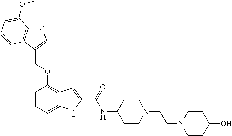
O1C2=C(C(COC3=C4C(=CC=C3)NC(C(=O)NC3CCN(CCN5CCC(O)CC5)CC3)=C4)=C1)C=CC=C2OC
